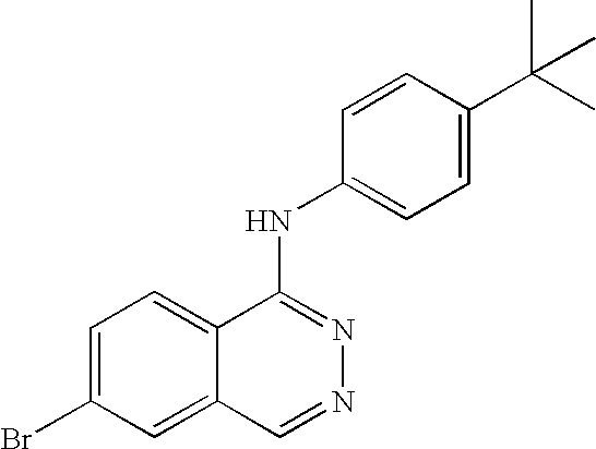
C1=C(Br)C=C2C(=C1)C(NC1=CC=C(C(C)(C)C)C=C1)=NN=C2
